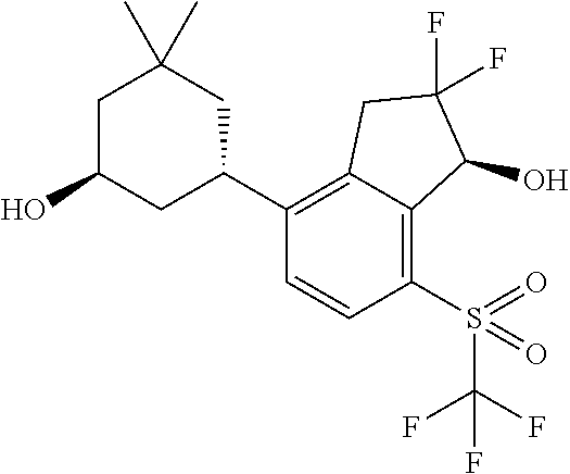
C1(C2=C3C(=C(S(=O)(=O)C(F)(F)F)C=C2)C(O)C(F)(F)C3)CC(C)(C)CC(O)C1
